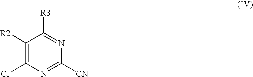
C1([R2])=C(Cl)N=C([CN])N=C1[R3]
